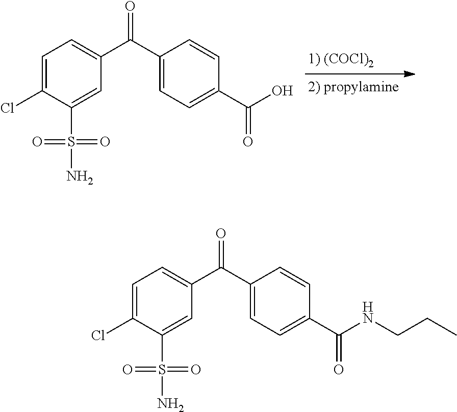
C1=C(Cl)C(S(=O)(=O)N)=CC(C(C2=CC=C(C(=O)O)C=C2)=O)=C1.C1=C(Cl)C(S(=O)(=O)N)=CC(C(C2=CC=C(C(=O)NCCC)C=C2)=O)=C1
